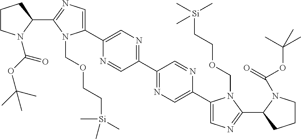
C1(C2=NC=C(C3=CN=C(C4CCCN4C(OC(C)(C)C)=O)N3COCC[Si](C)(C)C)N=C2)=NC=C(C2=CN=C(C3CCCN3C(OC(C)(C)C)=O)N2COCC[Si](C)(C)C)N=C1
